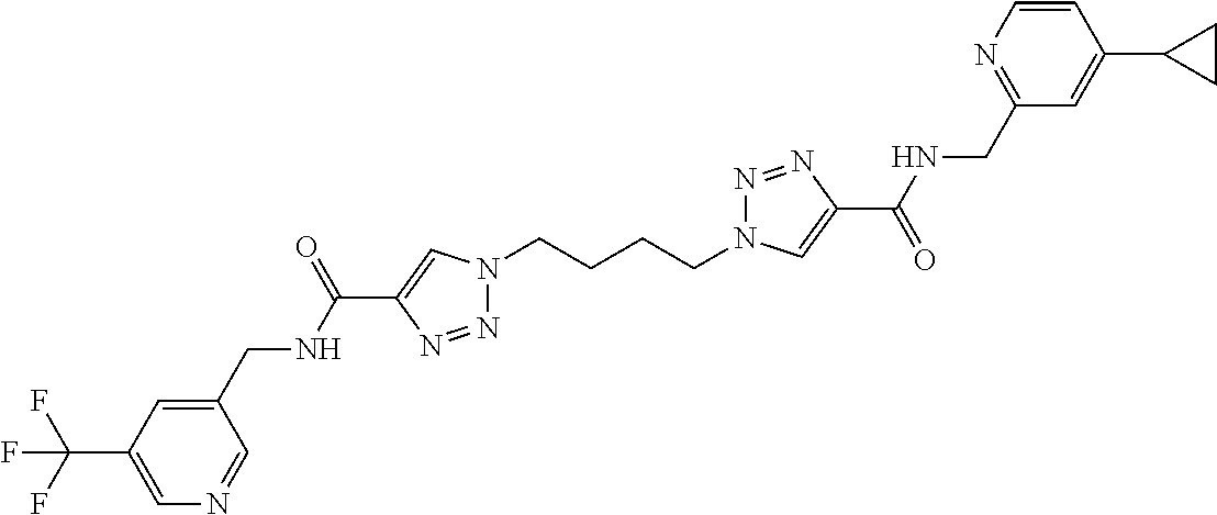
N1(CCCCN2N=NC(C(=O)NCC3=NC=CC(C4CC4)=C3)=C2)N=NC(C(NCC2=CC(C(F)(F)F)=CN=C2)=O)=C1
